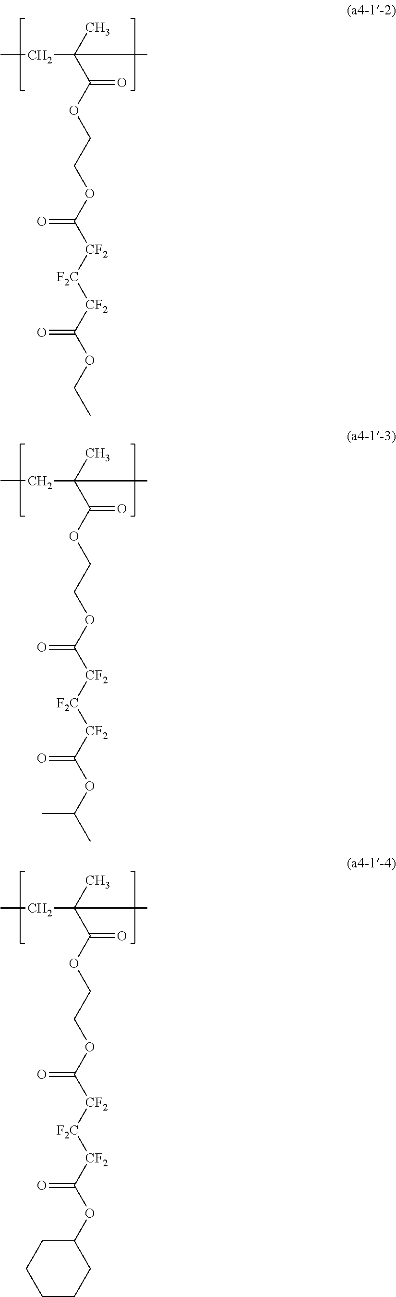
CCC(C)(C(=O)OCCOC(=O)[CF2][F2C][CF2]C(OCC)=O)C.CCC(C)(C(=O)OCCOC(=O)[CF2][F2C][CF2]C(OC(C)C)=O)C.CCC(C)(C(=O)OCCOC(=O)[CF2][F2C][CF2]C(OC1CCCCC1)=O)C
